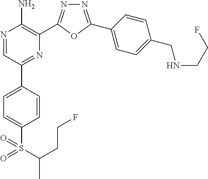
N1=C(C2=CC=C(CNCCF)C=C2)OC(C2=C(N)N=CC(C3=CC=C(S(=O)(=O)C(C)CCF)C=C3)=N2)=N1
